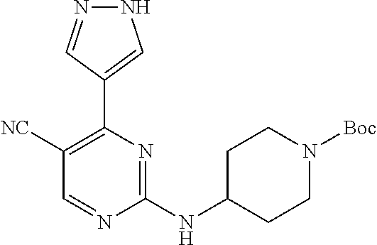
C1([NC])=C(C2=CNN=C2)N=C(NC2CCN([Boc])CC2)N=C1
